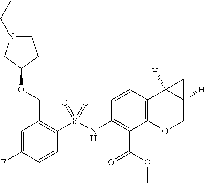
C1N(CC)CC(OCC2=C(S(NC3=C(C(OC)=O)C4=C(C=C3)C3([H])C([H])(CO4)C3)(=O)=O)C=CC(F)=C2)C1
